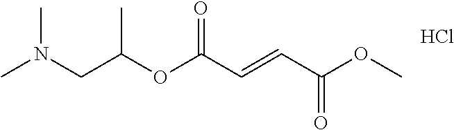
N(CC(OC(C=CC(OC)=O)=O)C)(C)C.Cl
